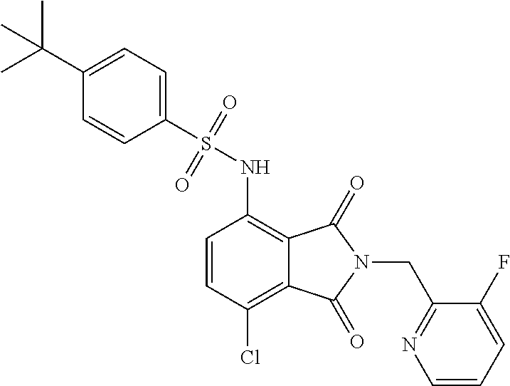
C1=CC(Cl)=C2C(=C1NS(=O)(=O)C1=CC=C(C(C)(C)C)C=C1)C(=O)N(CC1=NC=CC=C1F)C2=O
